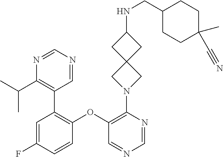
C1=C(F)C=CC(OC2=C(N3CC4(C3)CC(NCC3CCC(C)(C#N)CC3)C4)N=CN=C2)=C1C1=C(C(C)C)N=CN=C1
